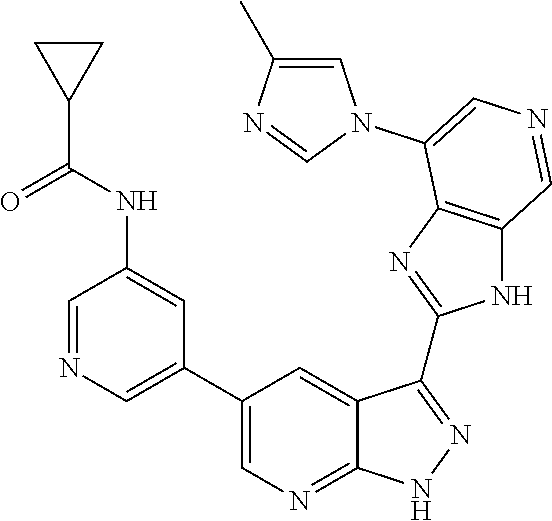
C1=NC=C(C2=CN=C3C(=C2)C(C2=NC4=C(N2)C=NC=C4N2C=C(C)N=C2)=NN3)C=C1NC(=O)C1CC1
